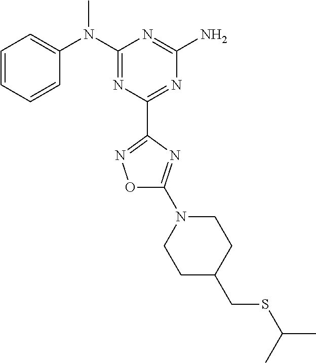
C1=CC=CC(N(C2=NC(C3=NOC(N4CCC(CSC(C)C)CC4)=N3)=NC(N)=N2)C)=C1
